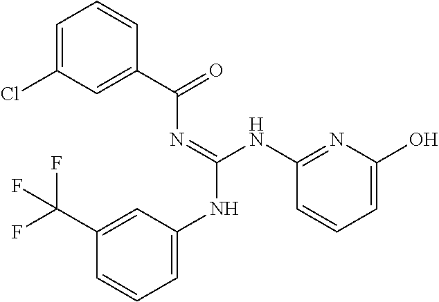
C1=C(Cl)C=C(C(=O)N=C(NC2=CC=CC(C(F)(F)F)=C2)NC2=NC(O)=CC=C2)C=C1
